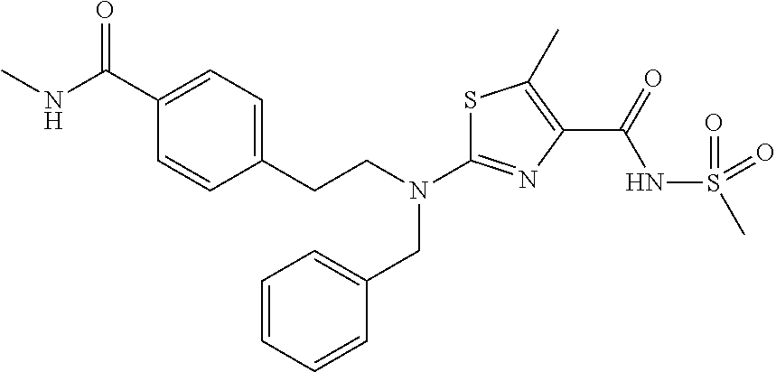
S1C(N(CCC2=CC=C(C(NC)=O)C=C2)CC2=CC=CC=C2)=NC(C(=O)NS(=O)(=O)C)=C1C
